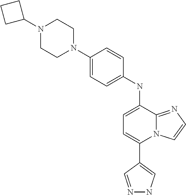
C1(C2=CNN=C2)=CC=C(NC2=CC=C(N3CCN(C4CCC4)CC3)C=C2)C2=NC=CN12
